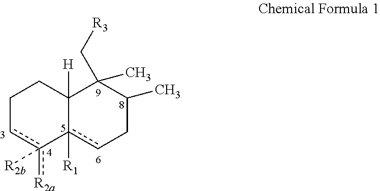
C1cc([R2a])([R2b])-c2([R1])cCC(C)C(C[R3])(C)C2([H])C1
